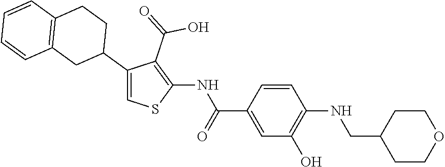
C1=CC(C(=O)NC2=C(C(=O)O)C(C3CCC4=C(C3)C=CC=C4)=CS2)=CC(O)=C1NCC1CCOCC1
